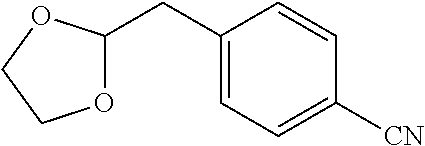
O1C(CC2=CC=C([CN])C=C2)OCC1
